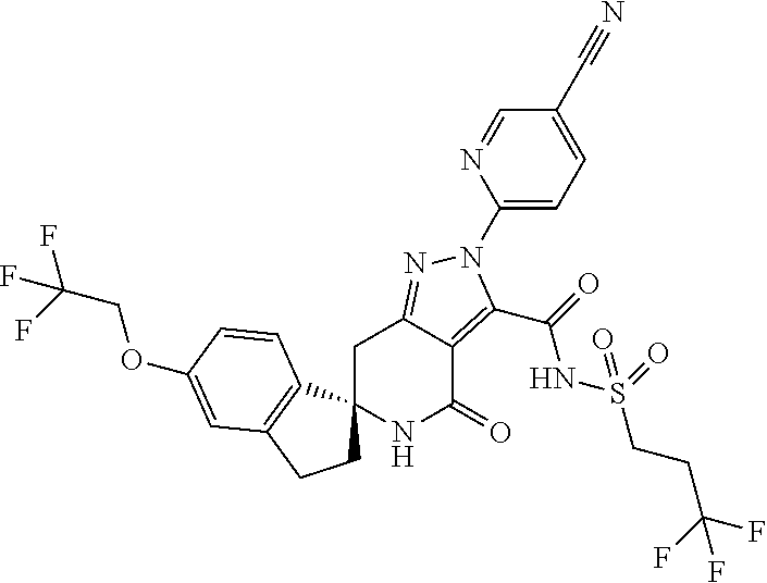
C1C2=NN(C3=CC=C(C#N)C=N3)C(C(=O)NS(CCC(F)(F)F)(=O)=O)=C2C(=O)NC12CCC1=C2C=CC(OCC(F)(F)F)=C1
